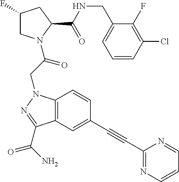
C1=CC(Cl)=C(F)C(CNC(C2CC(F)CN2C(CN2C3=C(C(C(N)=O)=N2)C=C(C#CC2=NC=CC=N2)C=C3)=O)=O)=C1
